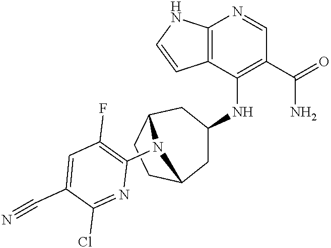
C12=C(C(NC3CC4CCC(C3)N4C3=C(F)C=C(C#N)C(Cl)=N3)=C(C(=O)N)C=N1)C=CN2
